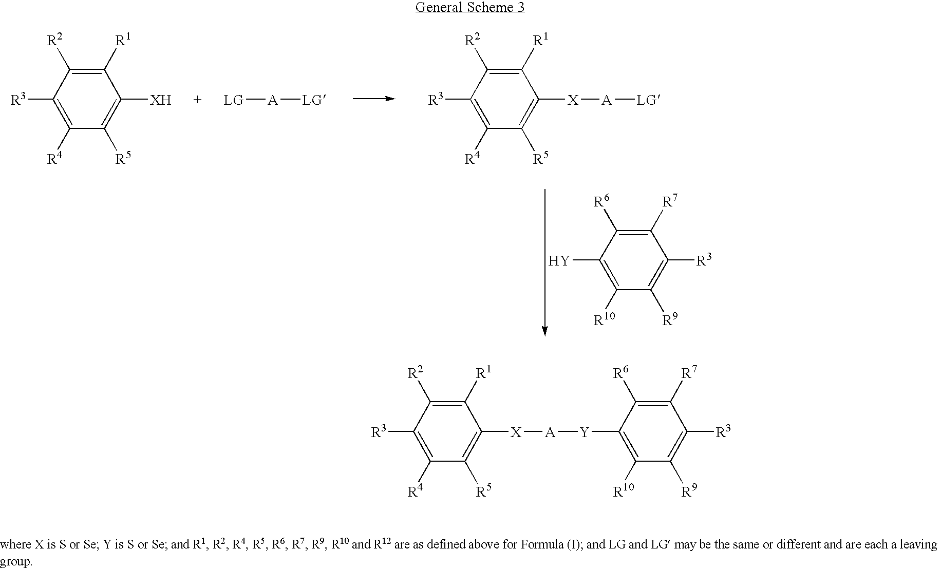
C1([R1])=C([R2])C([R3])=C([R4])C([R5])=C1[XH].C1([R1])=C([R2])C([R3])=C([R4])C([R5])=C1[X][A][LG].[A]([LG])[LG].C1([R7])=C([R6])C([Y])=C([R10])C([R9])=C1[R3].C1([R1])=C([R2])C([R3])=C([R4])C([R5])=C1[X][A][Y]C1=C([R10])C([R9])=C([R3])C([R7])=C1[R6]
